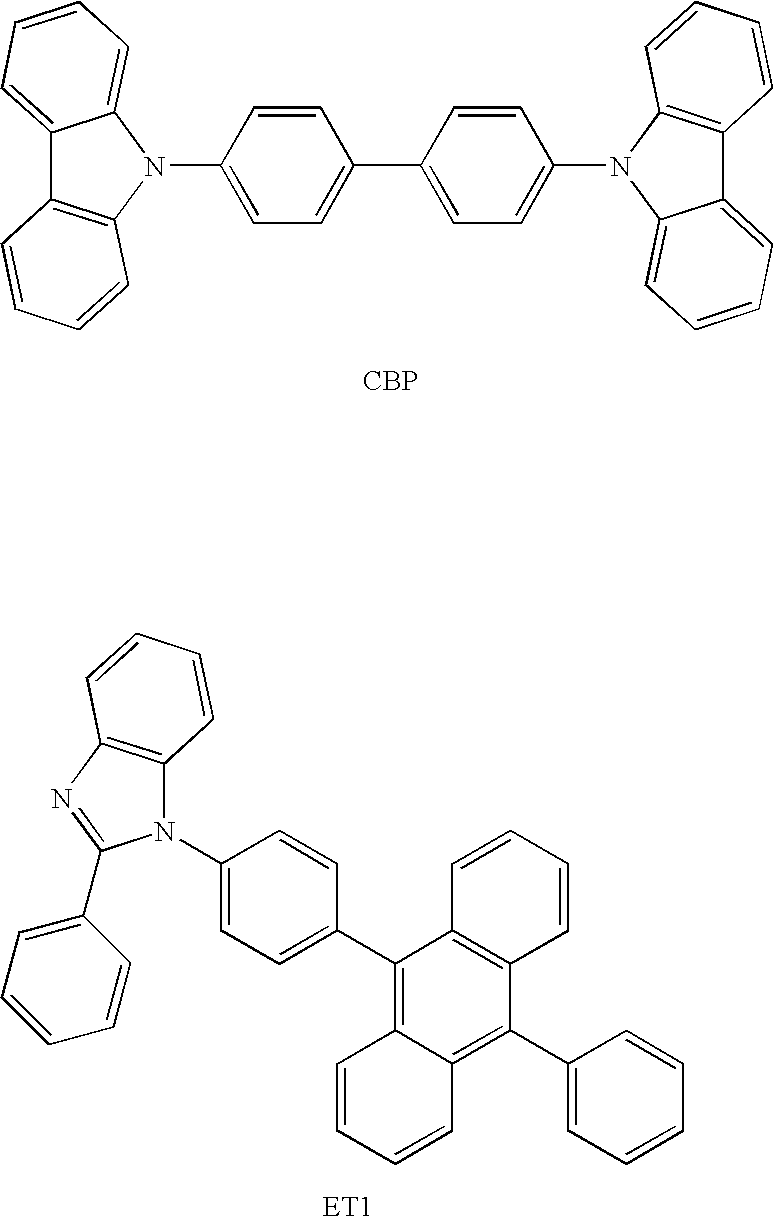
[CBP].C12=CC=CC=C1N(C1=CC=C(C3=CC=C(N4C5=C(C6=CC=CC=C64)C=CC=C5)C=C3)C=C1)C1=C2C=CC=C1.C1(N2C3=C(N=C2C2=CC=CC=C2)C=CC=C3)=CC=C(C2=C3C(=C(C4=CC=CC=C4)C4=C2C=CC=C4)C=CC=C3)C=C1
